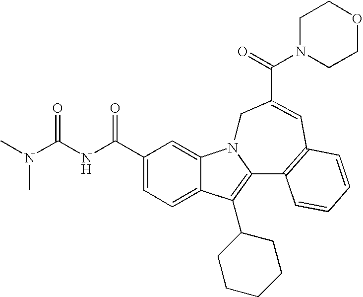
C1(C(NC(N(C)C)=O)=O)=CC=C2C(=C1)N1C(=C2C2CCCCC2)C2=C(C=C(C(=O)N3CCOCC3)C1)C=CC=C2
